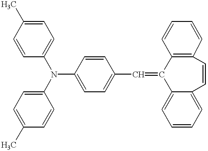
C1=C(C)C=CC(N(C2=CC=C(C)C=C2)C2=CC=C(C=C3C4=C(C=CC=C4)C=CC4=CC=CC=C34)C=C2)=C1
